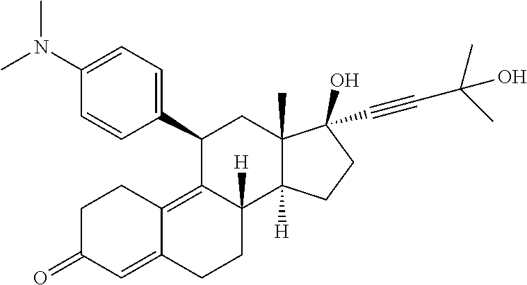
C1(C2=CC=C(N(C)C)C=C2)C2=C3C(=CC(=O)CC3)CCC2([H])C2([H])C(C)(C1)C(C#CC(C)(C)O)(O)CC2
